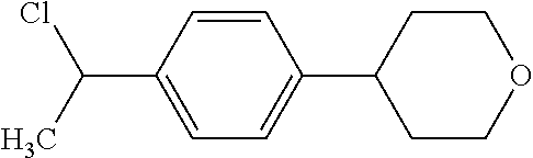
C1=CC(C2CCOCC2)=CC=C1C(C)Cl
